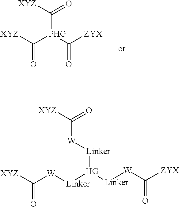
[XYZ]C([PHG](C([ZYX])=O)C([XYZ])=O)=O.[XYZ]C([W][Linker][HG]([Linker][W]C([ZYX])=O)[Linker][W]C([XYZ])=O)=O
